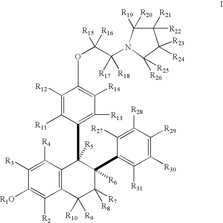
C1([R12])=C([R11])C(C2([R5])C3=C(C([R9])([R10])C([R8])([R7])C2(C2=C([R31])C([R30])=C([R29])C([R28])=C2[R27])[R6])C([R2])=C([R1O])C([R3])=C3[R4])=C([R13])C([R14])=C1OC(C(N1C([R20])([R19])C([R22])([R21])C([R23])([R24])C1([R26])[R25])([R17])[R18])([R16])[R15]
